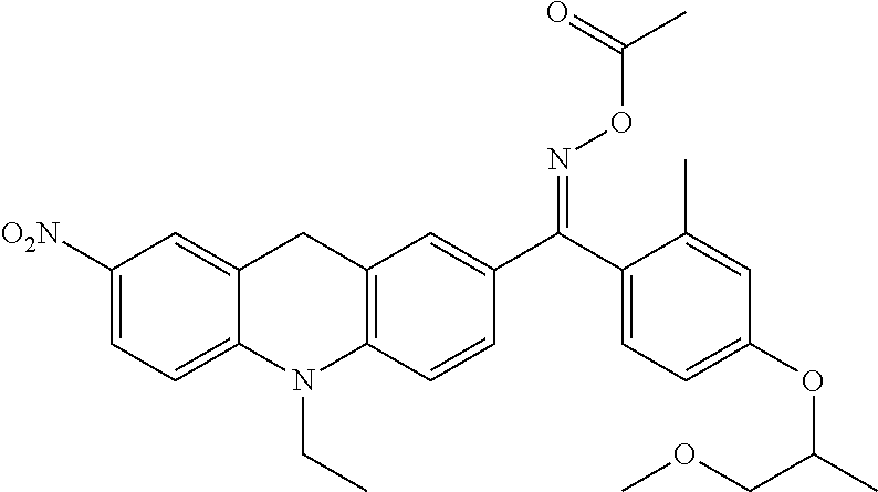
C1([O2N])=CC=C2C(=C1)CC1=C(N2CC)C=CC(C(C2=CC=C(OC(COC)C)C=C2C)=NOC(C)=O)=C1
